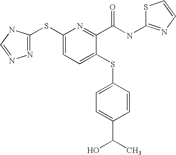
C1(SC2=NN=CN2)=CC=C(SC2=CC=C(C(C)O)C=C2)C(C(NC2=NC=CS2)=O)=N1
